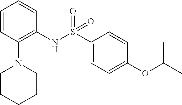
C1=CC(N2CCCCC2)=C(NS(C2=CC=C(OC(C)C)C=C2)(=O)=O)C=C1
